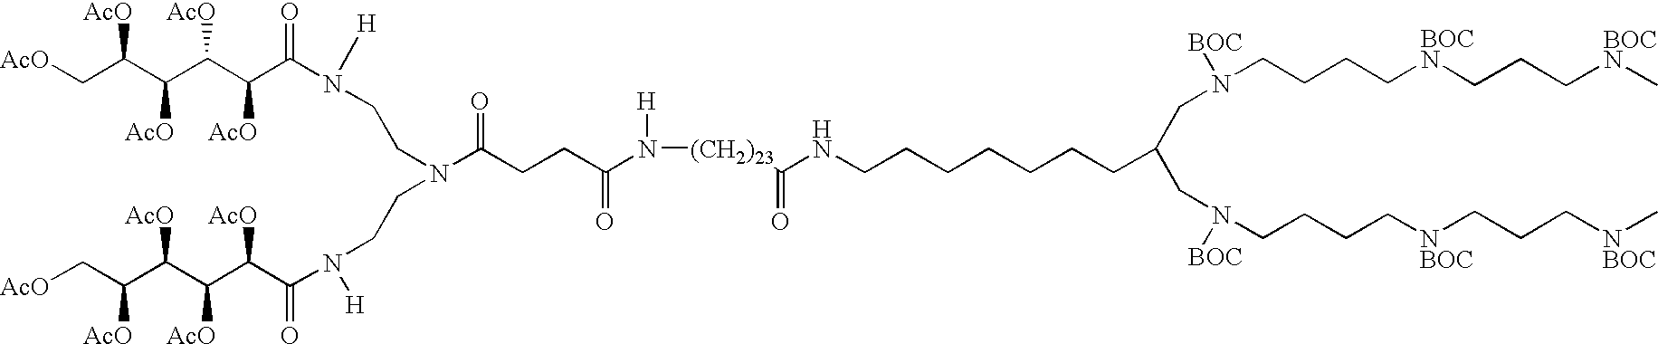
[AcO]CC(C(C(C(C(N([H])CCN(CCN(C(=O)C(C(C(C(C[AcO])[AcO])[AcO])[AcO])[AcO])[H])C(CCC(N([H])[(CH2)23]C(NCCCCCCCC(CN([BOC])CCCC[BOCN]CCC[BOCN]C)CN([BOC])CCCC[NBOC]CCC[NBOC]C)=O)=O)=O)=O)[AcO])[AcO])[AcO])[AcO]
